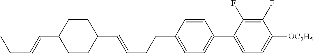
C1CC(C=CCC)CCC1C=CCCC1=CC=C(C2=CC=C([OC2H5])C(F)=C2F)C=C1
